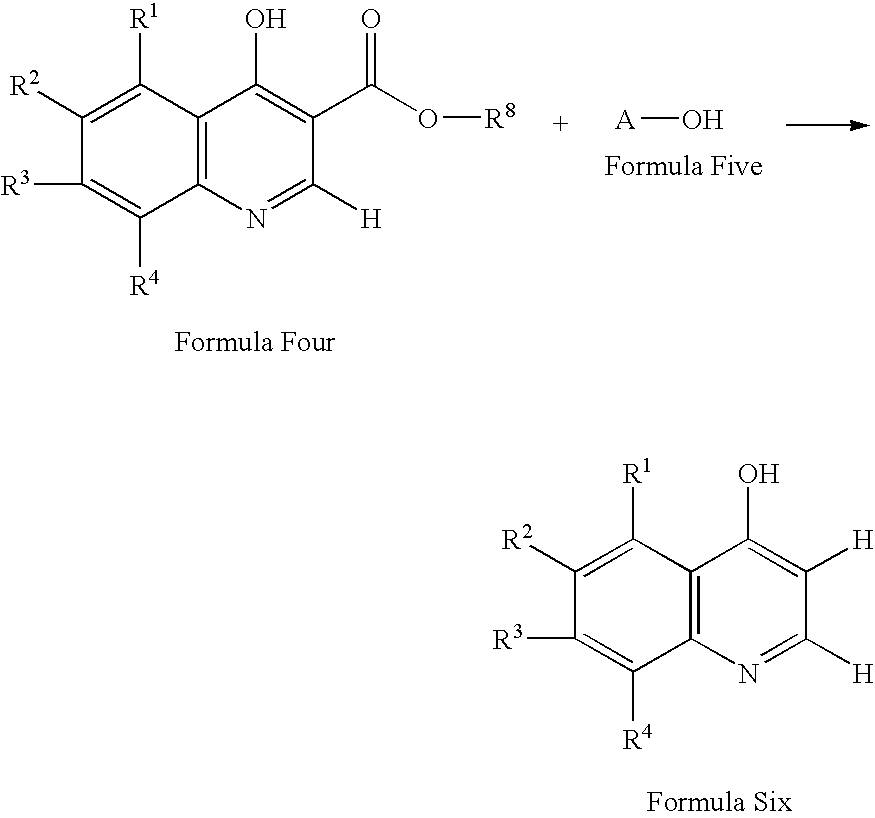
C1(C(O[R8])=O)=C(O)C2=C(N=C1[H])C([R4])=C([R3])C([R2])=C2[R1].[A]O.C12=C(N=C([H])C([H])=C1O)C([R4])=C([R3])C([R2])=C2[R1]
